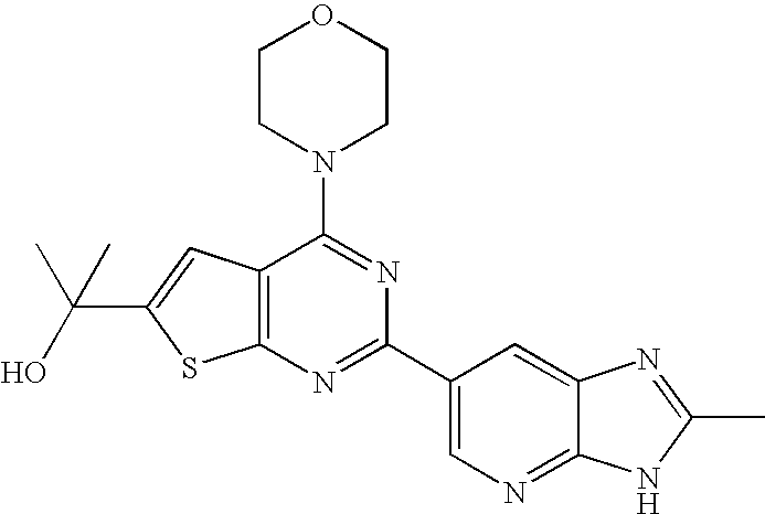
C1CN(C2=NC(C3=CN=C4C(=C3)N=C(C)N4)=NC3=C2C=C(C(O)(C)C)S3)CCO1
